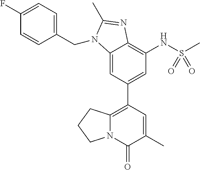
C12=CC(C3=C4N(C(=O)C(C)=C3)CCC4)=CC(NS(C)(=O)=O)=C1N=C(C)N2CC1=CC=C(F)C=C1
